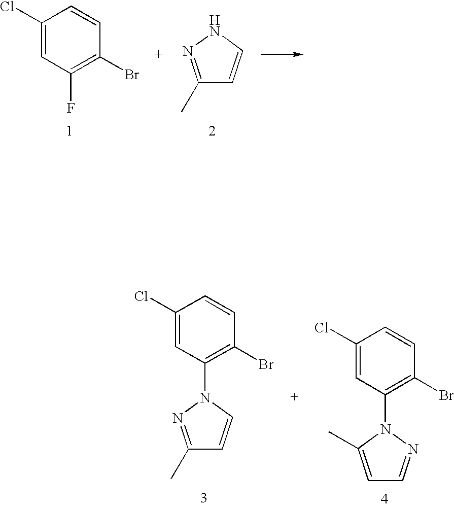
C1(C)=NNC=C1.C1(Cl)=CC(F)=C(Br)C=C1.C1(Cl)=CC(N2C=CC(C)=N2)=C(Br)C=C1.C1(Cl)=CC(N2N=CC=C2C)=C(Br)C=C1
